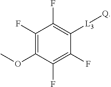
[L3](C1=C(F)C(F)=C(OC)C(F)=C1F)[Q]
